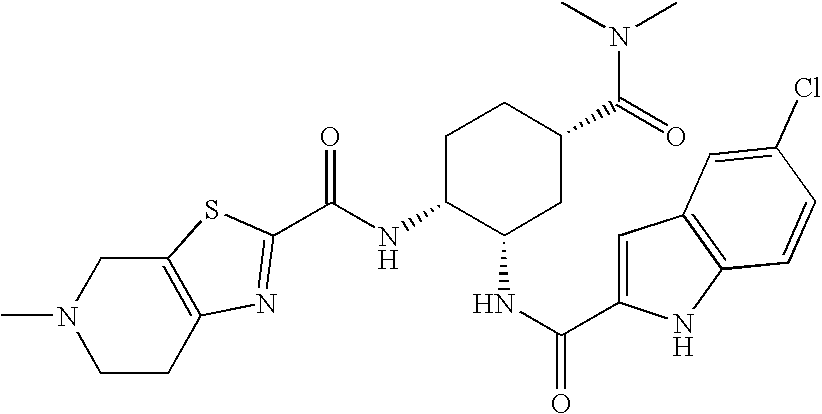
C12=C(CCN(C)C1)N=C(C(NC1C(NC(C3=CC4=C(N3)C=CC(Cl)=C4)=O)CC(C(=O)N(C)C)CC1)=O)S2
